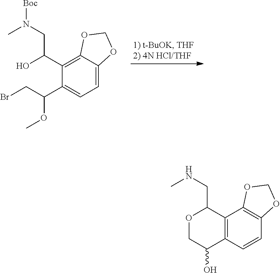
C1(C(CBr)OC)=CC=C2C(=C1C(CN([Boc])C)O)OCO2.C12=C(C3=C(C=C1)OCO3)C(CNC)OCC2O
